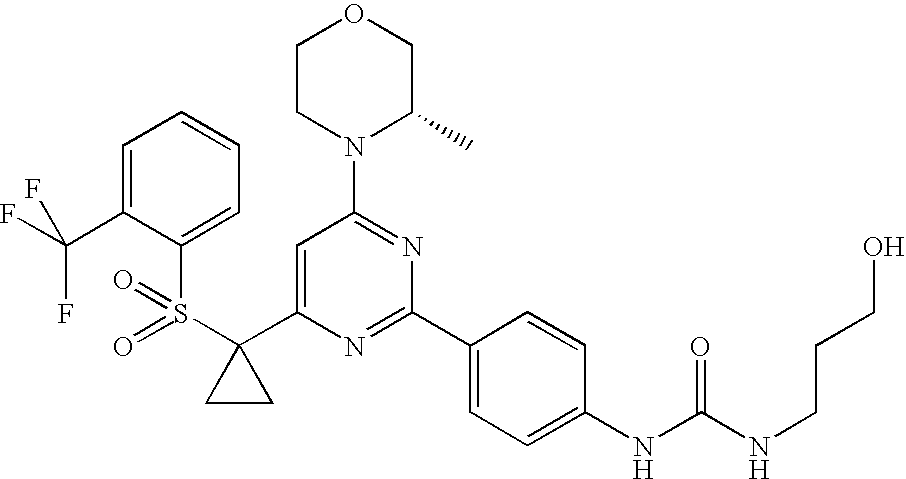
S(C1(C2=CC(N3C(C)COCC3)=NC(C3=CC=C(NC(NCCCO)=O)C=C3)=N2)CC1)(=O)(=O)C1=CC=CC=C1C(F)(F)F
